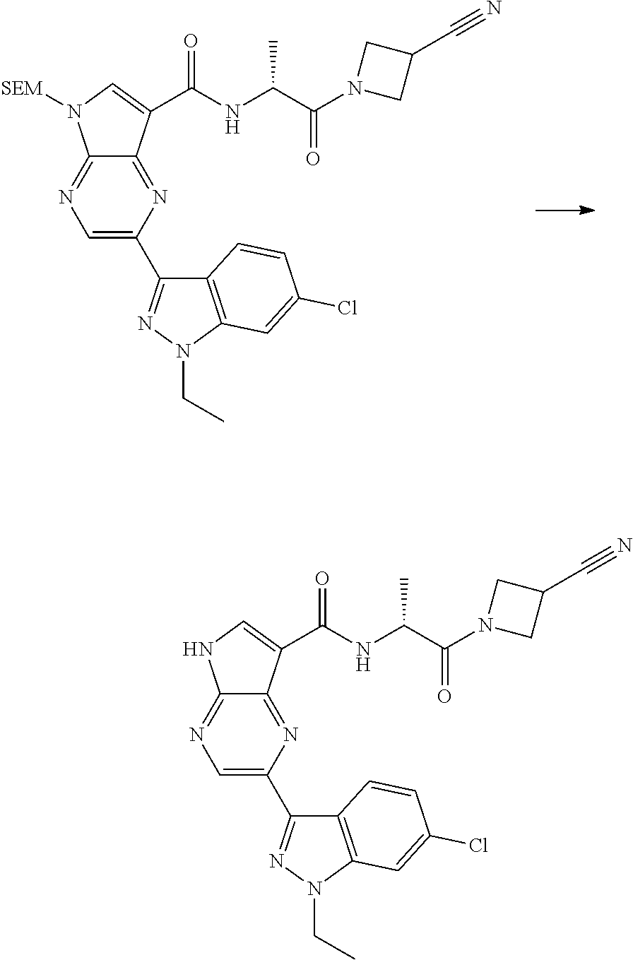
C1=C(C2=NN(CC)C3=C2C=CC(Cl)=C3)N=C2C(=N1)N([SEM])C=C2C(NC(C(N1CC(C#N)C1)=O)C)=O.C1=C(C2=NN(CC)C3=C2C=CC(Cl)=C3)N=C2C(=N1)NC=C2C(NC(C(N1CC(C#N)C1)=O)C)=O
